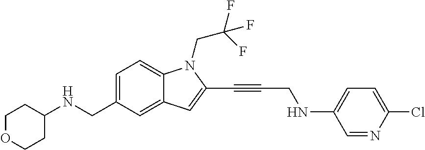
C1=C(CNC2CCOCC2)C=C2C(=C1)N(CC(F)(F)F)C(C#CCNC1=CC=C(Cl)N=C1)=C2
